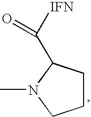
C1CC(C([IFN])=O)N(C)C1
